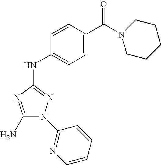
C1(N)=NC(NC2=CC=C(C(=O)N3CCCCC3)C=C2)=NN1C1=NC=CC=C1
